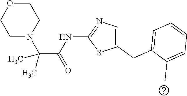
C1(CC2=CC=CC=C2C)=CN=C(NC(=O)C(N2CCOCC2)(C)C)S1
